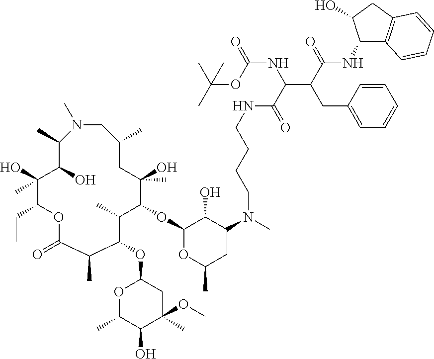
C1(OC2C(C)(O)CC(C)CN(C)C(C)C(O)C(O)(C)C(CC)OC(=O)C(C)C(OC3OC(C)C(O)C(C)(OC)C3)C2C)OC(C)CC(N(C)CCCCNC(C(C(CC2=CC=CC=C2)C(=O)NC2C3=C(CC2O)C=CC=C3)NC(OC(C)(C)C)=O)=O)C1O
